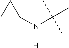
C1C(N(C(C)(C)C)[H])C1
